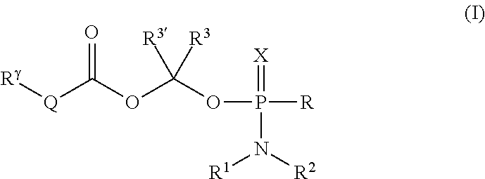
[Rg][Q]C(OC(OP(=[X])([R])N([R2])[R1])([R3])[R3])=O
